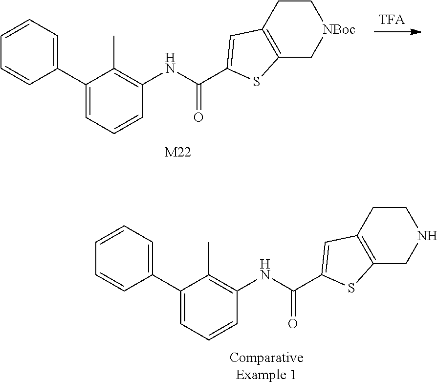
[M22].C1=CC=C(C2=CC=CC(NC(=O)C3=CC4=C(C[NBoc]CC4)S3)=C2C)C=C1.[ComparativeExample 1].C1=CC=C(C2=CC=CC(NC(=O)C3=CC4=C(CNCC4)S3)=C2C)C=C1
